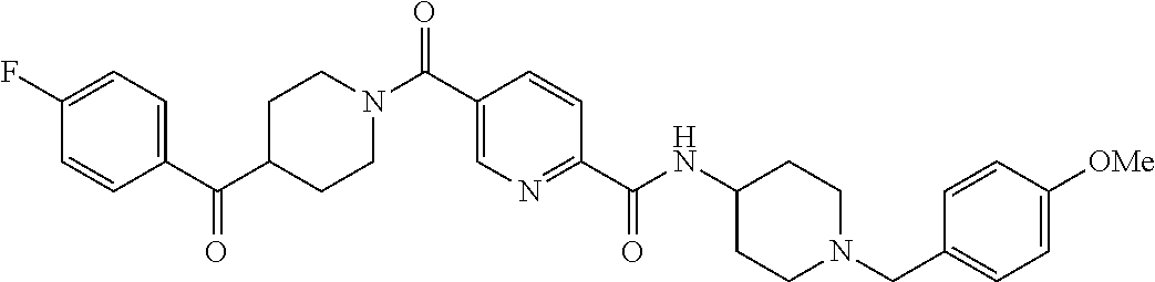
C1CN(C(C2=CN=C(C(=O)NC3CCN(CC4=CC=C([OMe])C=C4)CC3)C=C2)=O)CCC1C(C1=CC=C(F)C=C1)=O
